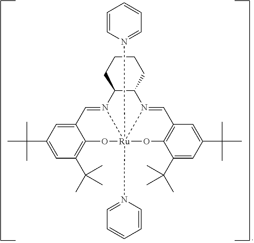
C1=CN([Ru]234(N5=CC=CC=C5)OC5=C(C(C)(C)C)C=C(C(C)(C)C)C=C5C=N2C2C(N3=CC3=C(O4)C(C(C)(C)C)=CC(C(C)(C)C)=C3)CCCC2)=CC=C1
